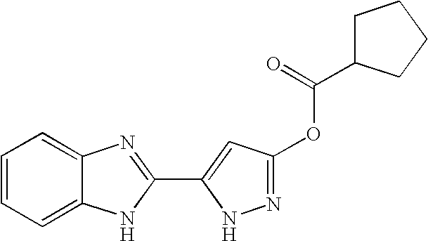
C1=CC=C2C(=C1)N=C(C1=CC(OC(C3CCCC3)=O)=NN1)N2
